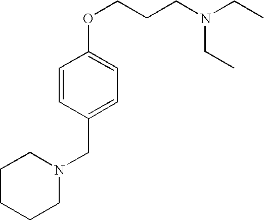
N(CC)(CC)CCCOC1=CC=C(CN2CCCCC2)C=C1
